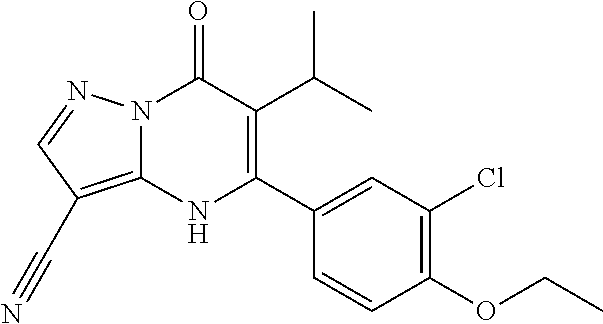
N12C(=C(C#N)C=N1)NC(C1=CC(Cl)=C(OCC)C=C1)=C(C(C)C)C2=O
